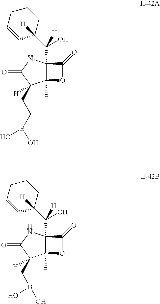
C12(C)C(C(C3([H])CCCC=C3)(O)[H])(NC(=O)C1(CCB(O)O)[H])C(=O)O2.C12(C)C(C(C3([H])CCCC=C3)(O)[H])(NC(=O)C1(CB(O)O)[H])C(=O)O2
